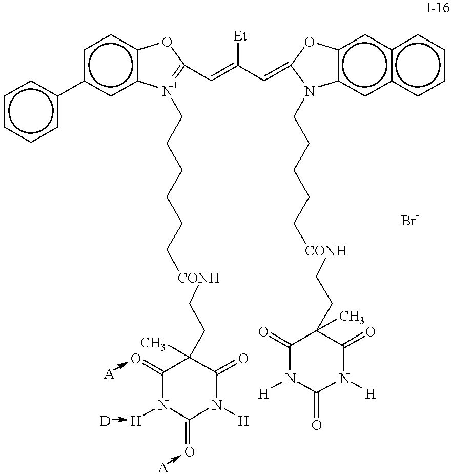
c1cccc(-c2cc3c(cc2)OC(C=C(C=C2Oc4c(cc5c(c4)cccc5)N2CCCCC[CONH]CCC2(C)C(=O)N([H])C(=O)N([H])C2=O)[Et])=[N+]3CCCCCC[CONH]CCC2(C)C(=[O-]-[A])N([H]-[D])C(=[O-]-[A])N([H])C2=O)c1
